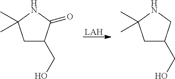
[LAH].C1C(CO)C(=O)NC1(C)C.C1C(CO)CNC1(C)C
